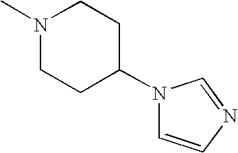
CN1CCC(N2C=CN=C2)CC1
